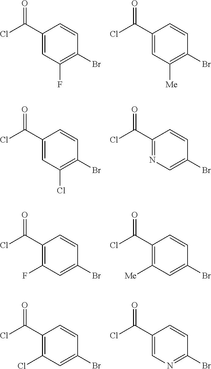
C1(C(Cl)=O)=CC(F)=C(Br)C=C1.C1(C(Cl)=O)=CC([Me])=C(Br)C=C1.C1(C(Cl)=O)=CC(Cl)=C(Br)C=C1.C1(C(Cl)=O)=NC=C(Br)C=C1.C1(C(Cl)=O)=C(F)C=C(Br)C=C1.C1(C(Cl)=O)=C([Me])C=C(Br)C=C1.C1(C(Cl)=O)=C(Cl)C=C(Br)C=C1.C1(C(Cl)=O)=CN=C(Br)C=C1
